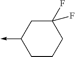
C1CCC(F)(F)CC1->C
